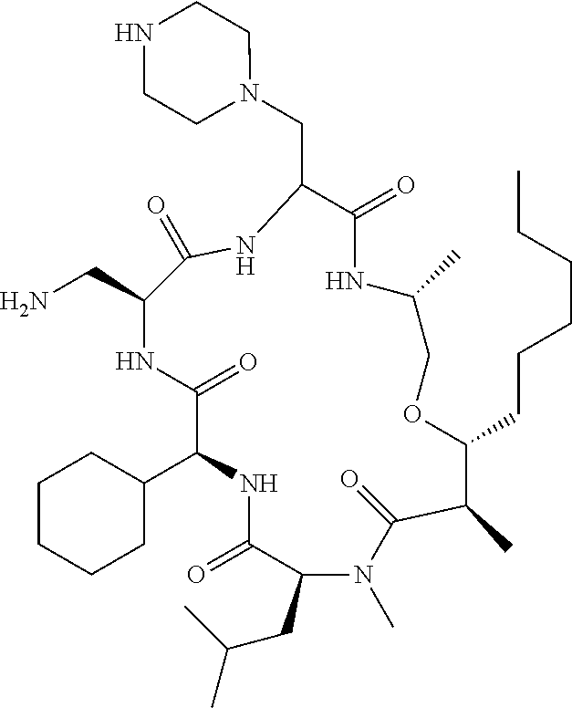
C1(C2NC(=O)C(CC(C)C)N(C)C(=O)C(C)C(CCCCCC)OCC(C)NC(=O)C(CN3CCNCC3)NC(=O)C(CN)NC2=O)CCCCC1
